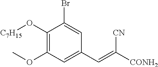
C1(O[C7H15])=C(OC)C=C(C=C([CONH2])[CN])C=C1Br
